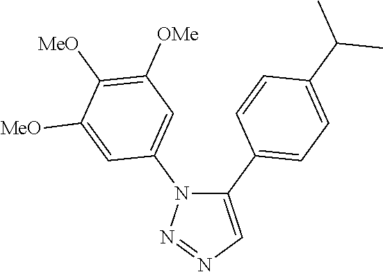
C1(C2=CC=C(C(C)C)C=C2)=CN=NN1C1=CC([OMe])=C([MeO])C([MeO])=C1
